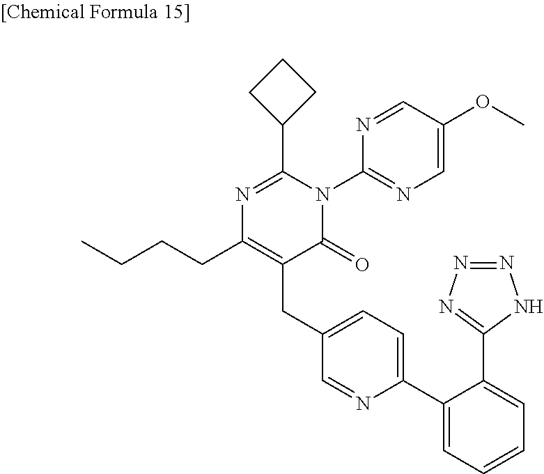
N1=C(C2CCC2)N(C2=NC=C(OC)C=N2)C(=O)C(CC2=CC=C(C3=CC=CC=C3C3=NN=NN3)N=C2)=C1CCCC
